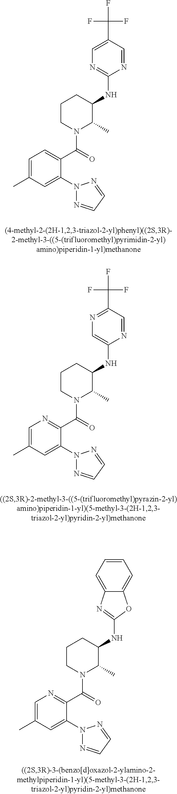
C1=C(C)C=C(N2N=CC=N2)C(C(=O)N2C(C)C(NC3=NC=C(C(F)(F)F)C=N3)CCC2)=C1.C1=C(C)C=C(N2N=CC=N2)C(C(=O)N2C(C)C(NC3=CN=C(C(F)(F)F)C=N3)CCC2)=N1.C1=C(C)C=C(N2N=CC=N2)C(C(=O)N2C(C)C(NC3=NC4=CC=CC=C4O3)CCC2)=N1
